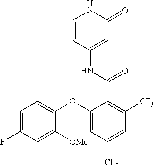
C1=CC(NC(=O)C2=C([CF3])C=C([CF3])C=C2OC2=CC=C(F)C=C2[OMe])=CC(=O)N1
